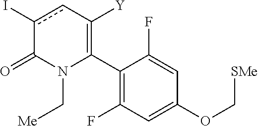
C1(C2=C([Y])cc(I)C(=O)N2C[Me])=C(F)C=C(OC[SMe])C=C1F
